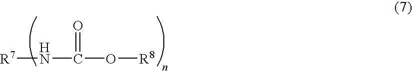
[R7]NC(=O)O[R8]
